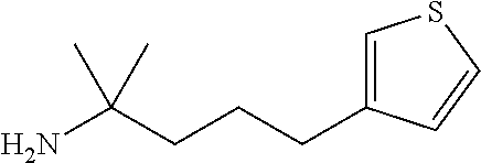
C(C(N)(C)C)CCC1=CSC=C1
